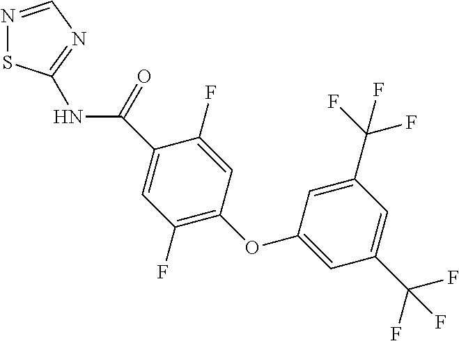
N1=CN=C(NC(=O)C2=CC(F)=C(OC3=CC(C(F)(F)F)=CC(C(F)(F)F)=C3)C=C2F)S1
